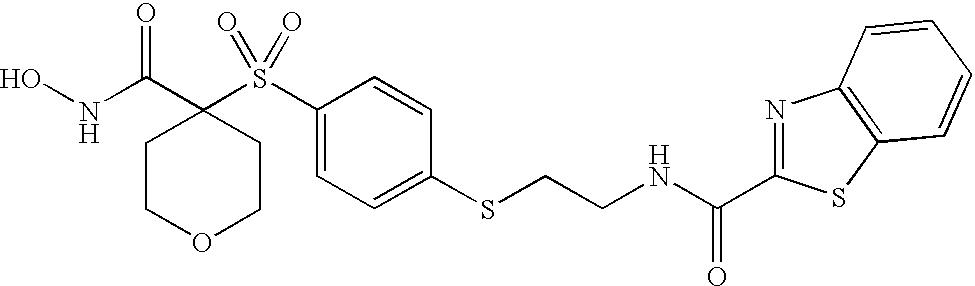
N(C(C1(S(C2=CC=C(SCCNC(C3=NC4=C(S3)C=CC=C4)=O)C=C2)(=O)=O)CCOCC1)=O)O
